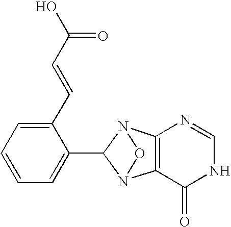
C1=CC=C(C2N3C4=C(N2O3)C(=O)NC=N4)C(C=CC(O)=O)=C1
